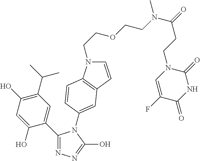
C1(C2=CC(C(C)C)=C(O)C=C2O)=NN=C(O)N1C1=CC2=C(N(CCOCCN(C(CCN3C=C(F)C(=O)NC3=O)=O)C)C=C2)C=C1
